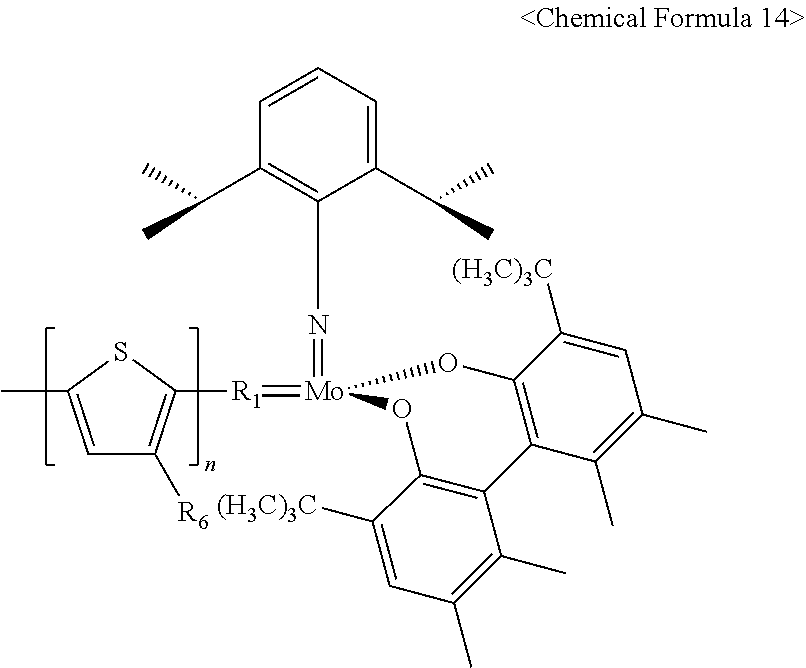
C1=C(C)SC([R1]=[Mo]2(=NC3=C(C(C)C)C=CC=C3C(C)C)OC3=C(C4=C(O2)C([(H3C)3C])=CC(C)=C4C)C(C)=C(C)C=C3[(H3C)3C])=C1[R6]
